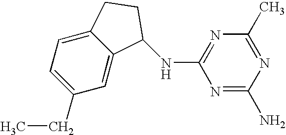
C1(CC)=CC=C2C(=C1)C(NC1=NC(C)=NC(N)=N1)CC2
